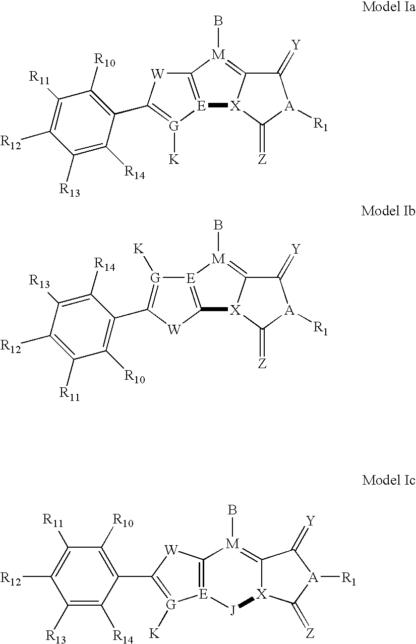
C1([R14])=C([R13])C([R12])=C([R11])C([R10])=C1C1=[G]([K])[E]2=C([W]1)[M](B)=C1[X]([J]2)C(=[Z])[A]([R1])C1=[Y].C1([R14])=C([R13])C([R12])=C([R11])C([R10])=C1C1=[G]([K])[E]2=C([X]3C(=[M]2B)C(=[Y])[A]([R1])C3=[Z])[W]1.[E]12=C([M](B)=C3[X]1C(=[Z])[A]([R1])C3=[Y])[W]C(C1=C([R10])C([R11])=C([R12])C([R13])=C1[R14])=[G]2[K]
